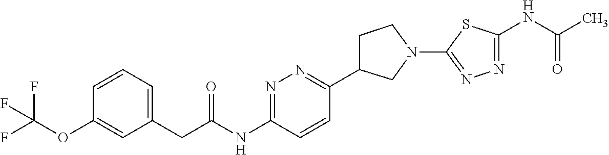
C1=CC=C(CC(NC2=NN=C(C3CCN(C4=NN=C(NC(C)=O)S4)C3)C=C2)=O)C=C1OC(F)(F)F
